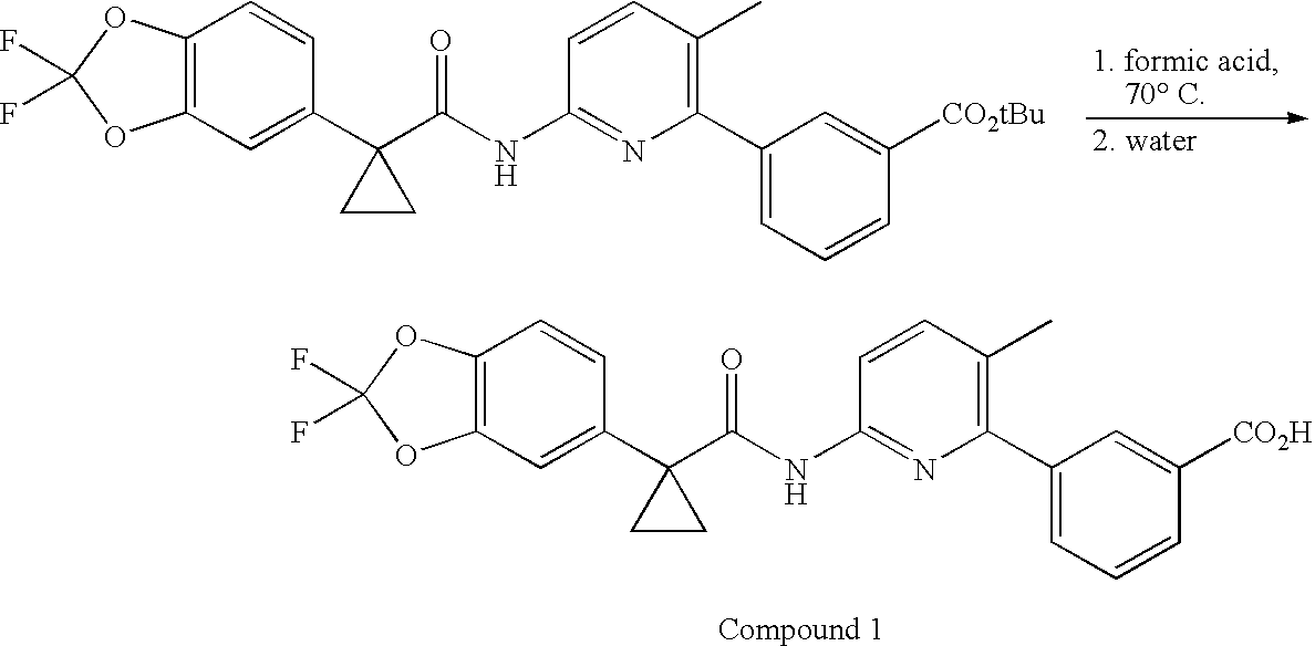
C12=C(C=C(C3(C(NC4=NC(C5=CC=CC([CO2tBu])=C5)=C(C)C=C4)=O)CC3)C=C1)OC(F)(F)O2.C12=C(C=C(C3(C(NC4=NC(C5=CC=CC([CO2H])=C5)=C(C)C=C4)=O)CC3)C=C1)OC(F)(F)O2
